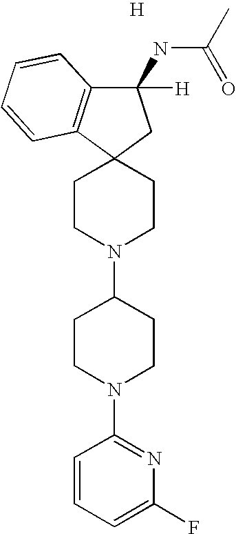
[H].C1CN(C2CCN(C3=NC(F)=CC=C3)CC2)CCC12C1=C(C([H])(NC(C)=O)C2)C=CC=C1
